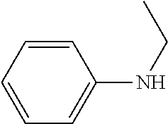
C1=CC=CC(NCC)=C1
